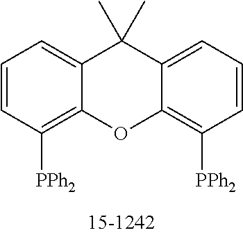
C1=CC([PPh2])=C2C(=C1)C(C)(C)C1=CC=CC([PPh2])=C1O2
